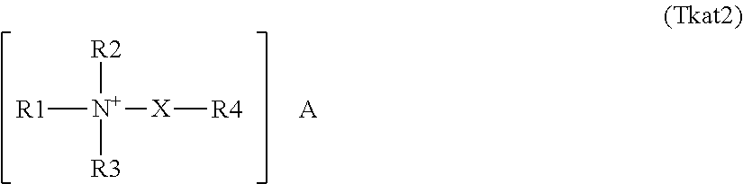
[R1][N+]([R2])([R3])[X][R4].[A]
